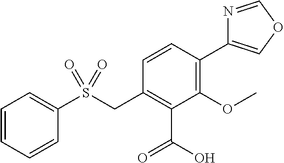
C1=CC=CC(S(CC2=C(C(O)=O)C(OC)=C(C3=COC=N3)C=C2)(=O)=O)=C1
